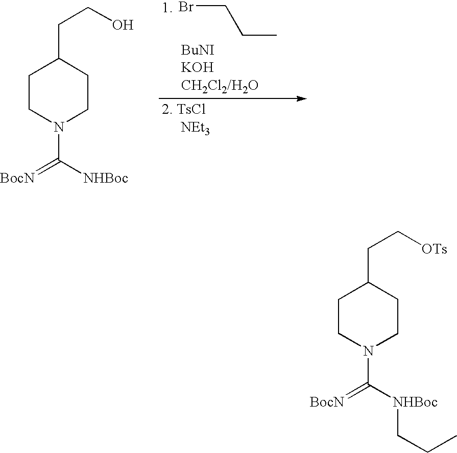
C1CN(C([NHBoc])=[BocN])CCC1CCO.BrCCC.C1CN(C([NHBoc]CCC)=[BocN])CCC1CC[OTs]
